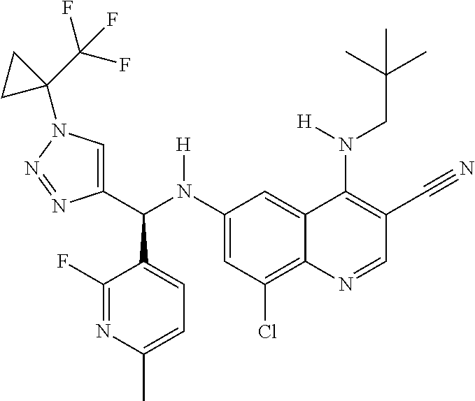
C1(N(C(C2=CN(C3(C(F)(F)F)CC3)N=N2)C2=CC=C(C)N=C2F)[H])=CC(Cl)=C2C(=C1)C(N(CC(C)(C)C)[H])=C(C#N)C=N2
